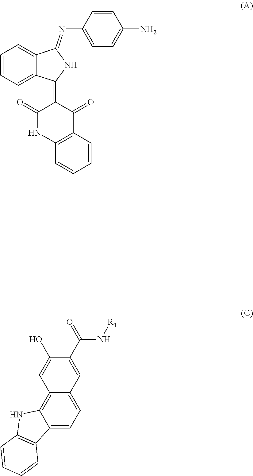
C1=CC=C2C(=C1)C(=NC1=CC=C(N)C=C1)NC2=C1C(=O)NC2=C(C1=O)C=CC=C2.C1=C2C(=C3C(=C1)C1=C(N3)C=CC=C1)C=C(O)C(C(=O)N[R1])=C2
